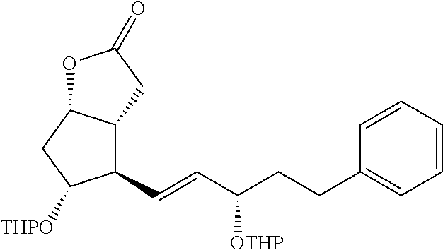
C1(C=CC(CCC2=CC=CC=C2)[OTHP])C2C(CC1[THPO])OC(=O)C2
